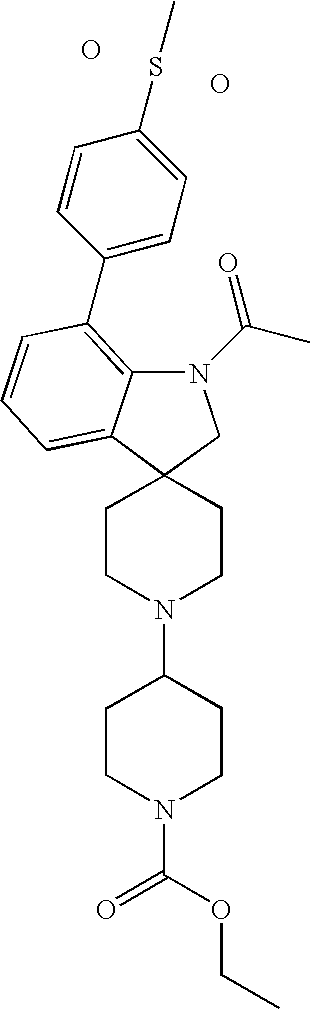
C12(CCN(C3CCN(C(OCC)=O)CC3)CC1)C1=CC=CC(C3=CC=C(SC)C=C3)=C1N(C(C)=O)C2.O.O
